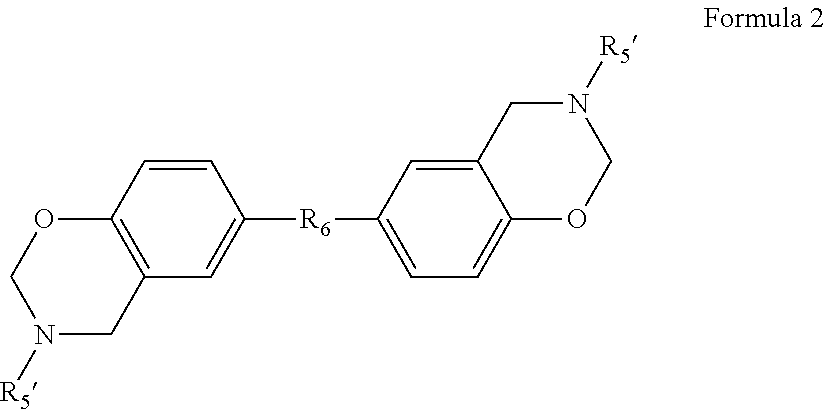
C1=CC2=C(C=C1[R6]C1=CC=C3C(=C1)CN([R5])CO3)CN([R5])CO2
